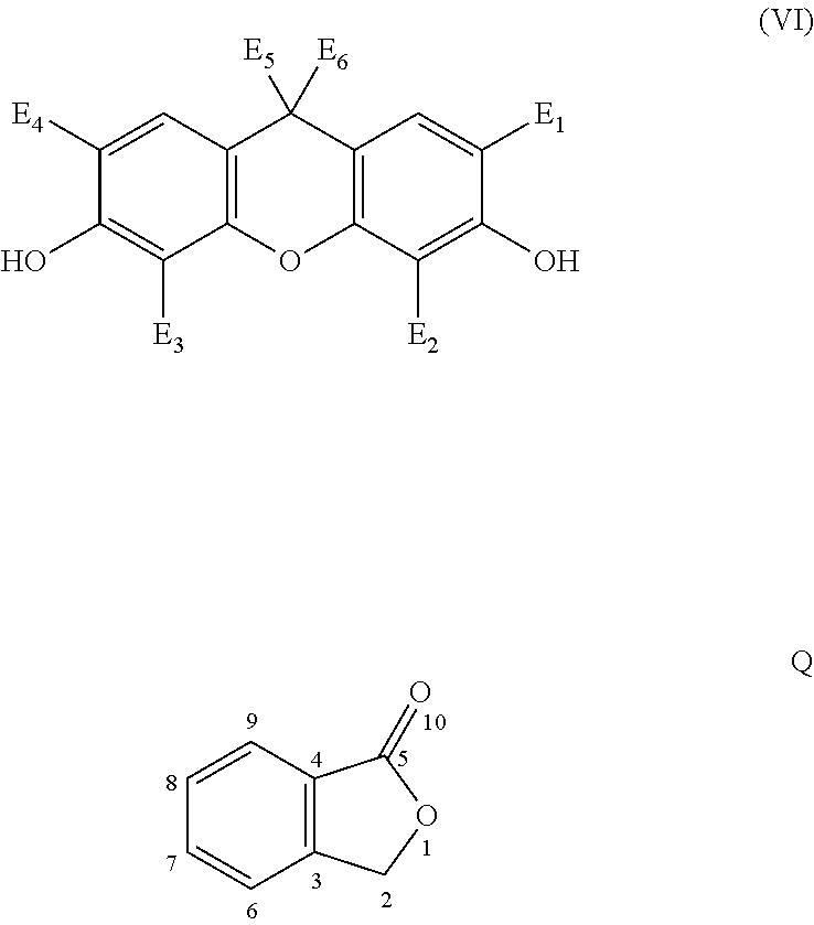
C12=C(C=CC=C1)C(=O)OC2.C12=C(C([E2])=C(O)C([E1])=C1)OC1=C(C2([E5])[E6])C=C([E4])C(O)=C1[E3]
